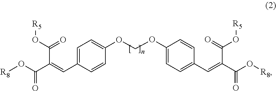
[R8]OC(C(=CC1=CC=C(OCOC2=CC=C(C=C(C(O[R8])=O)C(O[R5])=O)C=C2)C=C1)C(O[R5])=O)=O
